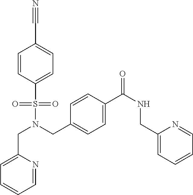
C1=CC(S(=O)(=O)N(CC2=CC=C(C(NCC3=CC=CC=N3)=O)C=C2)CC2=CC=CC=N2)=CC=C1C#N
